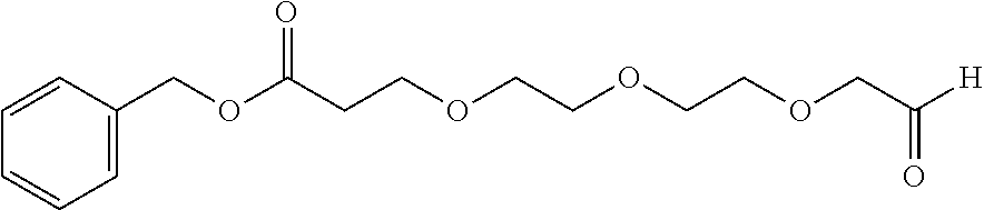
C1=CC(COC(CCOCCOCCOCC([H])=O)=O)=CC=C1
